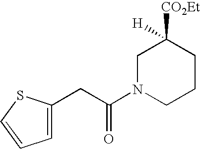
C1N(C(CC2=CC=CS2)=O)CCCC1([CO2Et])[H]
